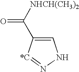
C1=C(C([NHCH(CH3)2])=O)[*C]=NN1
